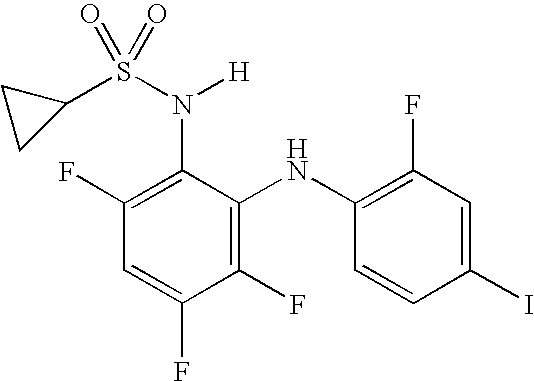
C1(F)=C(NC2=C(F)C=C(I)C=C2)C(N(S(=O)(=O)C2CC2)[H])=C(F)C=C1F
